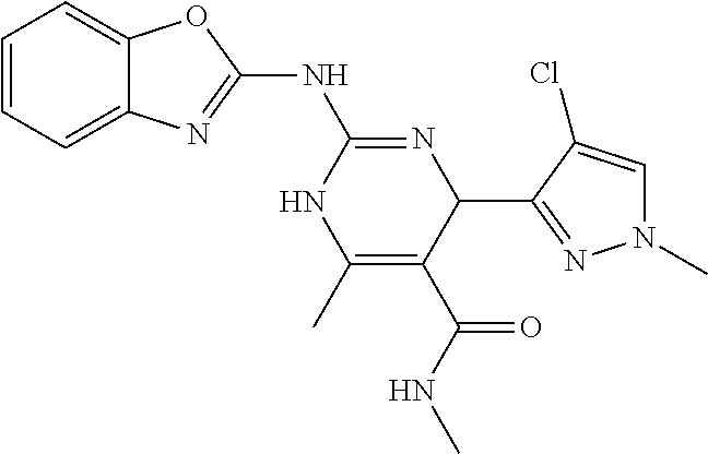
C1=CC=C2C(=C1)OC(NC1=NC(C3=NN(C)C=C3Cl)C(C(NC)=O)=C(C)N1)=N2
